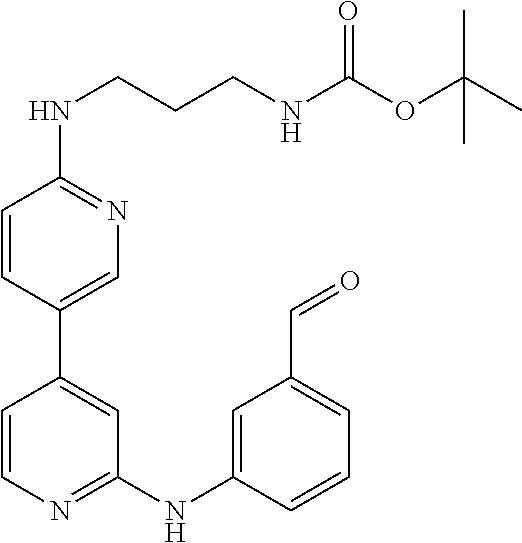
C1=CC(C2=CC(NC3=CC(C=O)=CC=C3)=NC=C2)=CN=C1NCCCNC(OC(C)(C)C)=O
